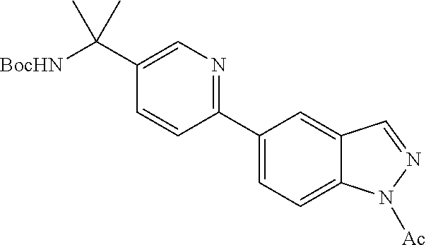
C1(C2=CC=C3C(=C2)C=NN3[Ac])=NC=C(C([BocHN])(C)C)C=C1
